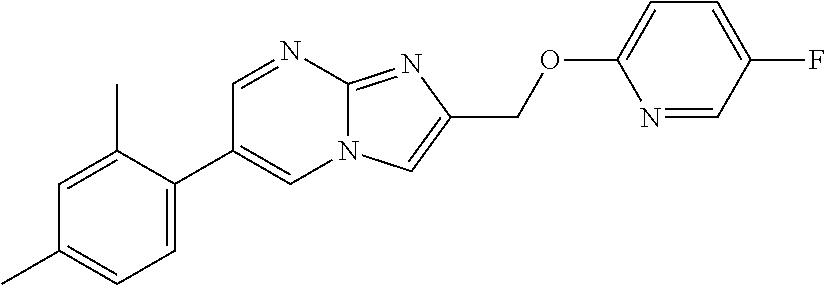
C1=C(C2=CN3C(=NC(COC4=CC=C(F)C=N4)=C3)N=C2)C(C)=CC(C)=C1
